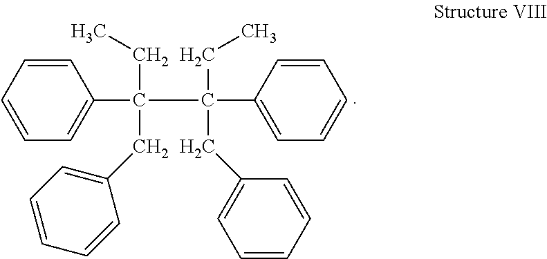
C1=CC=CC=C1C(CC)(CC1=CC=CC=C1)C(CC)(CC1=CC=CC=C1)C1=CC=CC=C1
